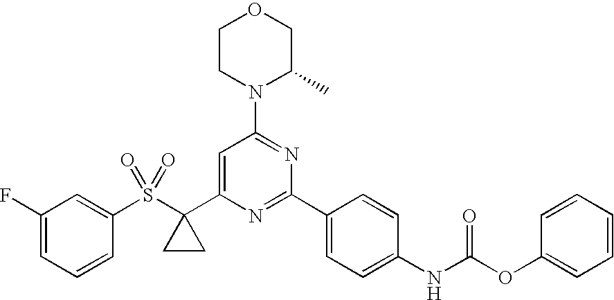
C1(S(C2(C3=CC(N4C(C)COCC4)=NC(C4=CC=C(NC(OC5=CC=CC=C5)=O)C=C4)=N3)CC2)(=O)=O)=CC(F)=CC=C1
